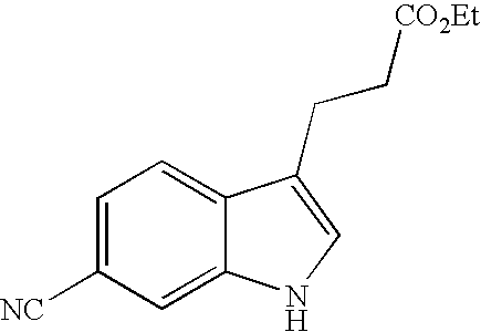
C1=C([NC])C=C2C(=C1)C(CC[CO2Et])=CN2
